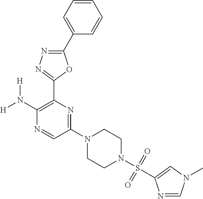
C1(N([H])[H])=C(C2=NN=C(C3=CC=CC=C3)O2)N=C(N2CCN(S(=O)(=O)C3=CN(C)C=N3)CC2)C=N1
